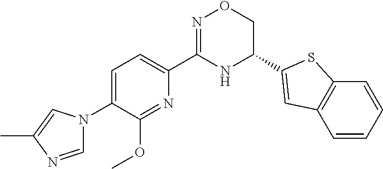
C1=C(N2C=NC(C)=C2)C(OC)=NC(C2=NOCC(C3=CC4=C(S3)C=CC=C4)N2)=C1
